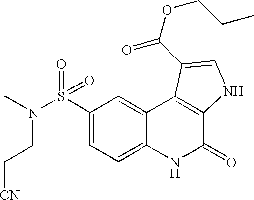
N(S(C1=CC=C2C(=C1)C1=C(C(=O)N2)NC=C1C(OCCC)=O)(=O)=O)(C)CC[CN]
